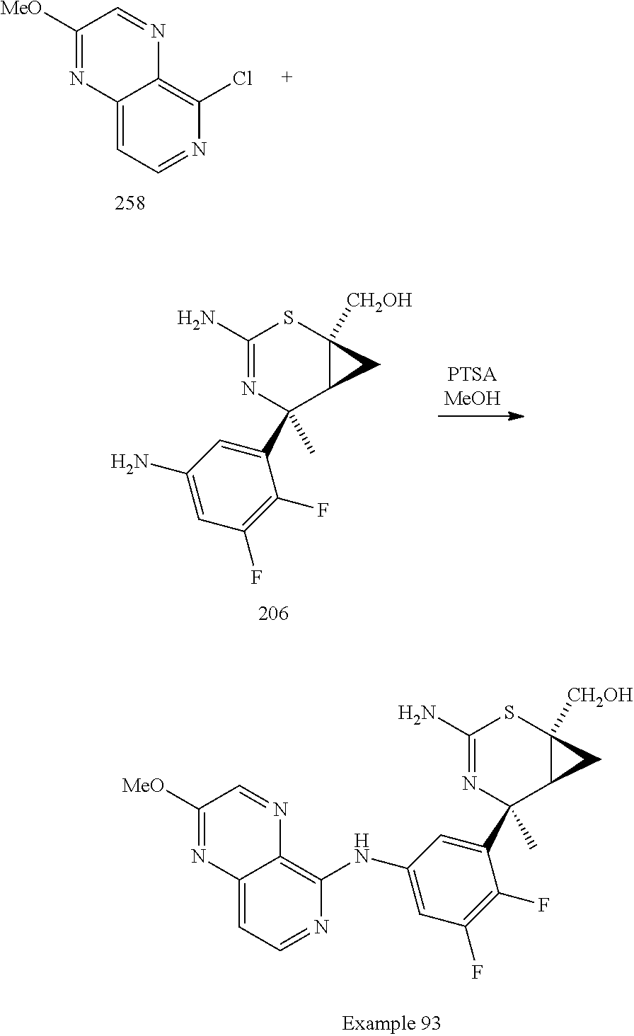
C12=CC=NC(NC3=CC(F)=C(F)C(C4(C)C5C([CH2OH])(SC(N)=N4)C5)=C3)=C1N=CC([MeO])=N2.C12=CC=NC(Cl)=C1N=CC([MeO])=N2.C1(N)=NC(C)(C2=CC(N)=CC(F)=C2F)C2C([CH2OH])(S1)C2
